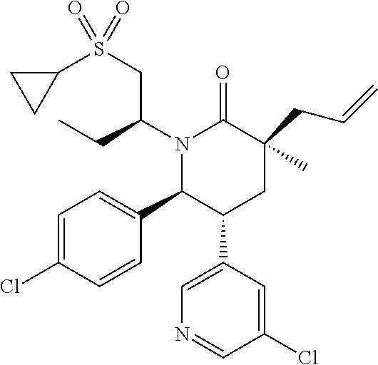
C1=C(Cl)C=CC(C2C(C3=CN=CC(Cl)=C3)CC(C)(CC=C)C(=O)N2C(CS(C2CC2)(=O)=O)CC)=C1
